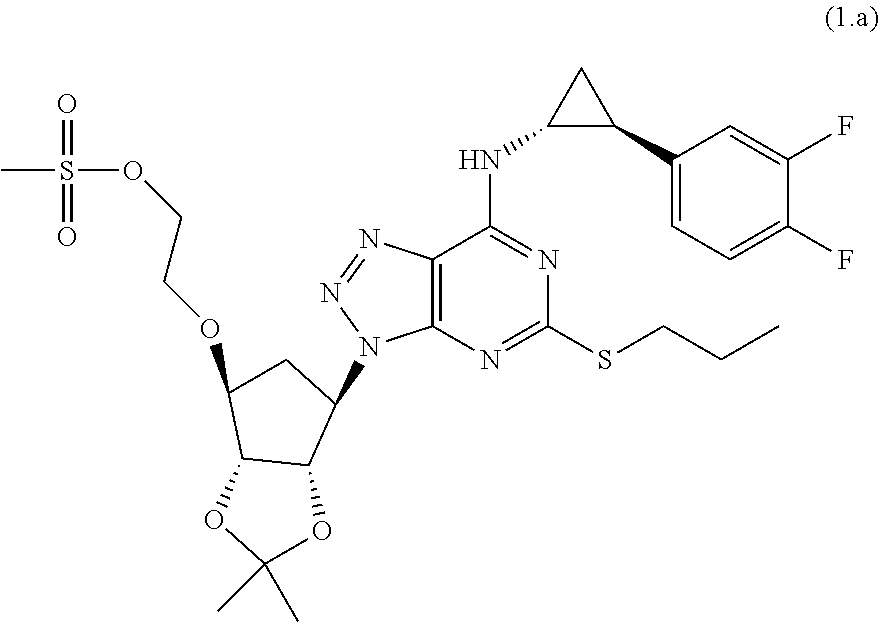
C12=C(N=C(SCCC)N=C1NC1C(C3=CC=C(F)C(F)=C3)C1)N(C1C3C(C(OCCOS(C)(=O)=O)C1)OC(C)(C)O3)N=N2
